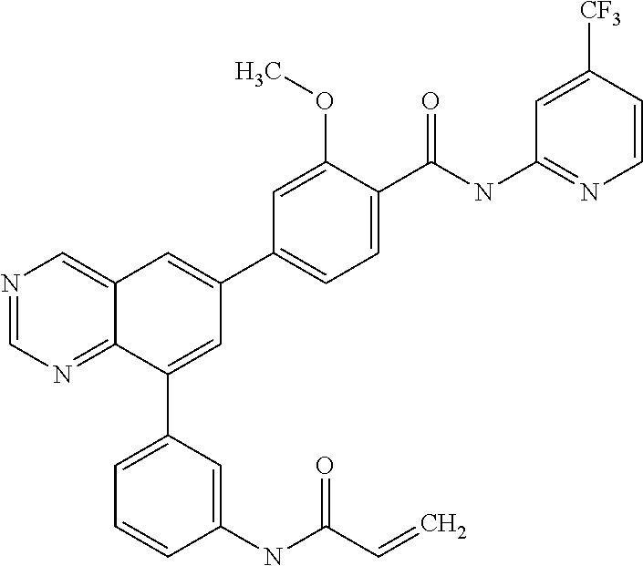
C1(C(NC2=NC=CC([CF3])=C2)=O)=CC=C(C2=CC3=CN=CN=C3C(C3=CC=CC(NC(C=C)=O)=C3)=C2)C=C1OC
